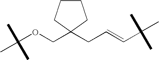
C(OCC1(CC=CC(C)(C)C)CCCC1)(C)(C)C
